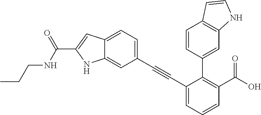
C12=CC(C#CC3=CC=CC(C(O)=O)=C3C3=CC4=C(C=C3)C=CN4)=CC=C1C=C(C(=O)NCCC)N2
